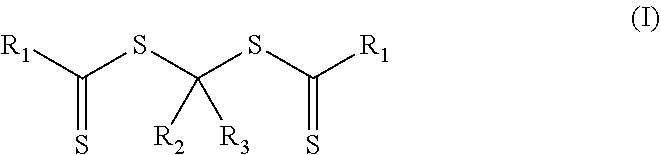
S(C(SC([R1])=S)([R2])[R3])C([R1])=S
